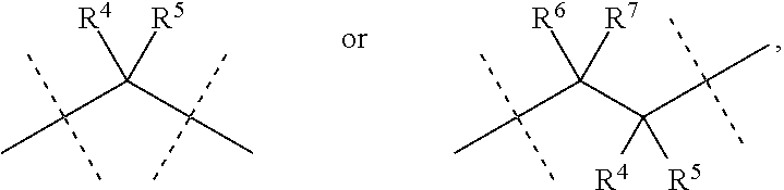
C(C(C(C(C)(C)C)([R4])[R5])([R6])[R7])(C)(C)C.C(C(C(C)(C)C)([R4])[R5])(C)(C)C
